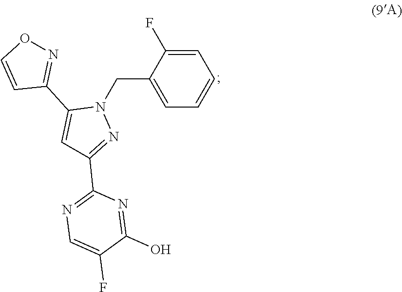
C1(F)=CC=CC=C1CN1C(C2=NOC=C2)=CC(C2=NC=C(F)C(O)=N2)=N1
